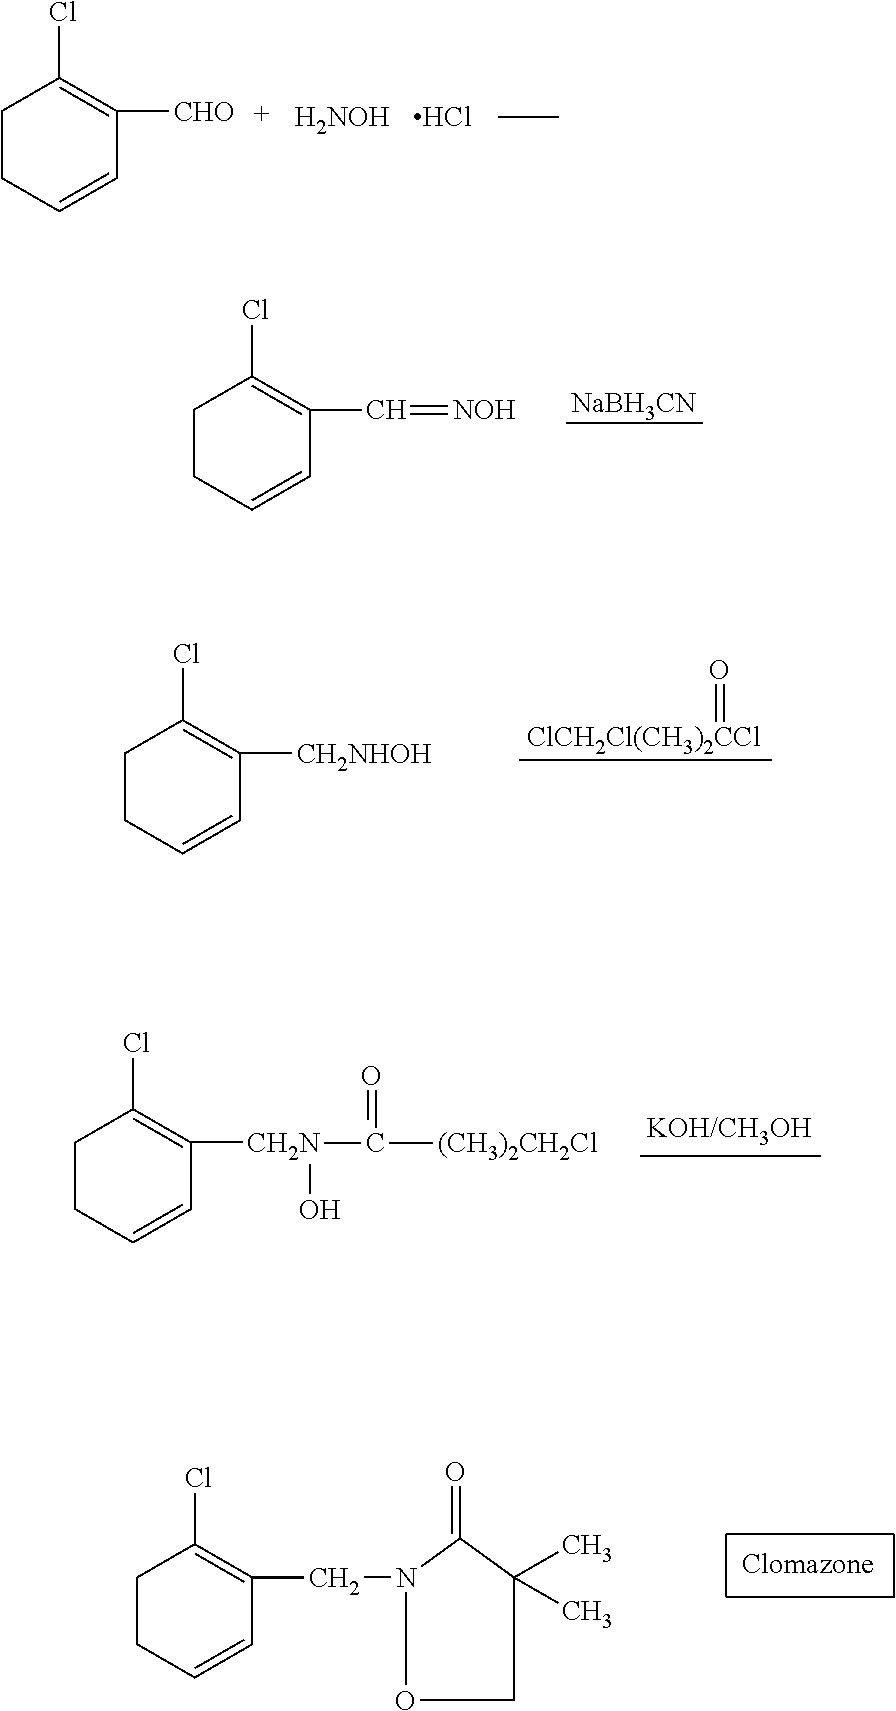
C1CC=CC([CHO])=C1Cl.[H2NOH].Cl.[NaBH3CN].C1CC=CC(C=[NOH])=C1Cl.C1CC=CC([CH2NHOH])=C1Cl.[ClCH2Cl(CH3)2CCl]=O.C1CC=CC([CH2N](O)C(=O)[(CH3)2CH2Cl])=C1Cl.C1CC=CC(CN2C(=O)C(C)(C)CO2)=C1Cl
